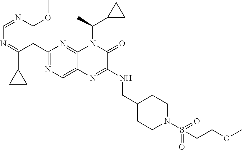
C1(C2=NC=C3C(=N2)N(C(C2CC2)C)C(=O)C(NCC2CCN(S(=O)(=O)CCOC)CC2)=N3)=C(OC)N=CN=C1C1CC1
